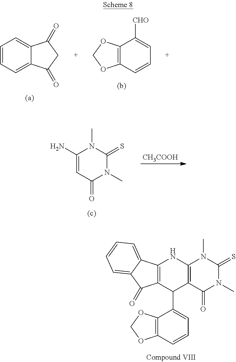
[CH3COOH].C1(N)=CC(=O)N(C)C(=S)N1C.C1=CC=C2C(=C1)C(=O)CC2=O.C1([CHO])=CC=CC2=C1OCO2.C12=C(C(=O)N(C)C(=S)N1C)C(C1=CC=CC3=C1OCO3)C1=C(N2)C2=CC=CC=C2C1=O
